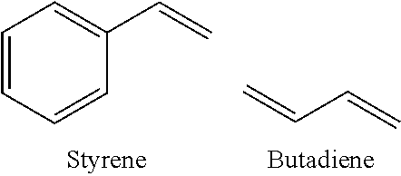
C1=CC=CC(C=C)=C1.C(=C)C=C
